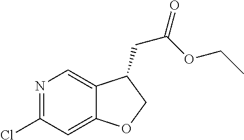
N1=C(Cl)C=C2C(=C1)C(CC(=O)OCC)CO2
